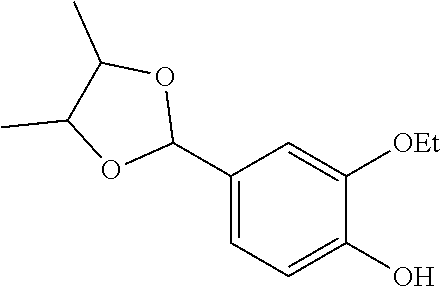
C1(C2OC(C)C(C)O2)=CC=C(O)C([OEt])=C1
